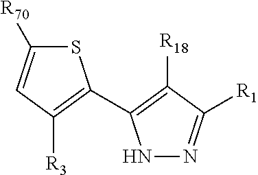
S1C([R70])=CC([R3])=C1C1=C([R18])C([R1])=NN1
